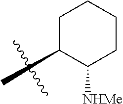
C1(C)C([NHMe])CCCC1
